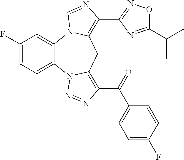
C1(F)=CC=C2C(=C1)N1C(=C(C3=NOC(C(C)C)=N3)N=C1)CC1=C(C(C3=CC=C(F)C=C3)=O)N=NN21
